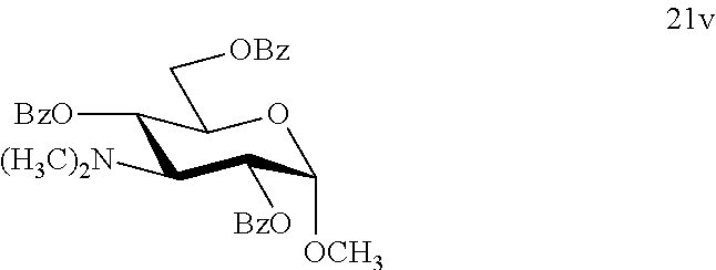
C1([(H3C)2N])C([BzO])C([OCH3])OC(C[OBz])C1[BzO]
